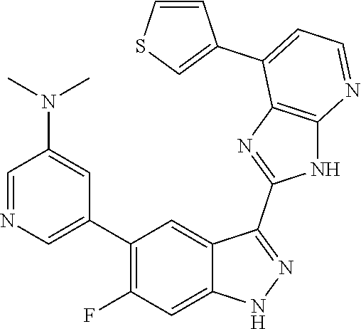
C1=NC=C(C2=C(F)C=C3C(=C2)C(C2=NC4=C(N2)N=CC=C4C2=CSC=C2)=NN3)C=C1N(C)C
